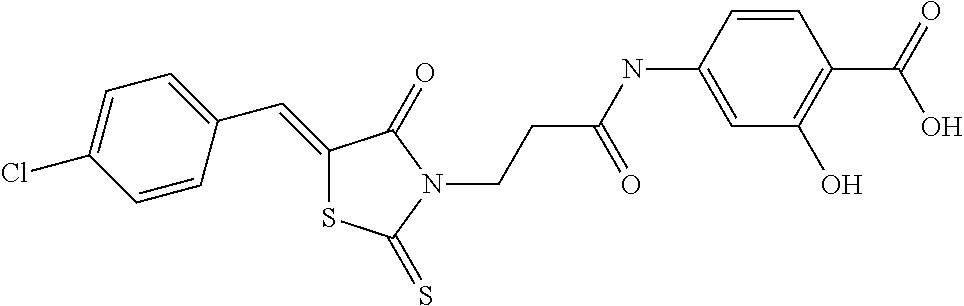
C1(=CC2=CC=C(Cl)C=C2)SC(=S)N(CCC(NC2=CC(O)=C(C(=O)O)C=C2)=O)C1=O
